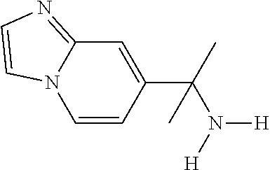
C1=CC(C(C)(N([H])[H])C)=CC2=NC=CN12
